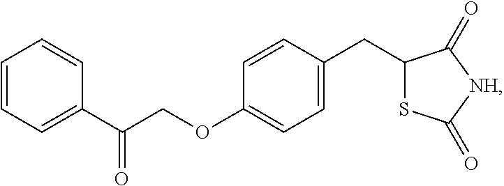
C1=CC=C(C(COC2=CC=C(CC3SC(=O)[NH]C3=O)C=C2)=O)C=C1
